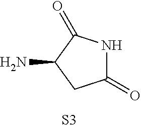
NC1CC(=O)NC1=O.[S3]
